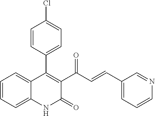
C1=CC(C2=C(C(C=CC3=CC=CN=C3)=O)C(=O)NC3=CC=CC=C23)=CC=C1Cl
